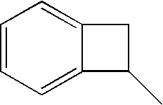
C1=CC=C2C(=C1)CC2C
